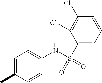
C1=CC(NS(=O)(C2=CC=CC(Cl)=C2Cl)=O)=CC=C1C
